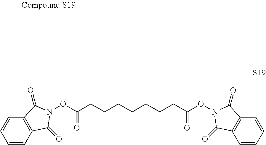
C1=CC=CC2=C1C(=O)N(OC(CCCCCCCC(ON1C(=O)C3=C(C=CC=C3)C1=O)=O)=O)C2=O
